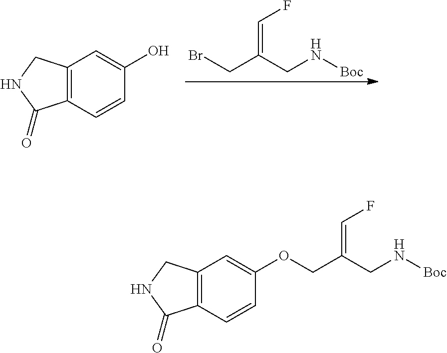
C1=CC2=C(C=C1O)CNC2=O.BrCC(CN[Boc])=CF.C1=CC2=C(C=C1OCC(CN[Boc])=CF)CNC2=O
